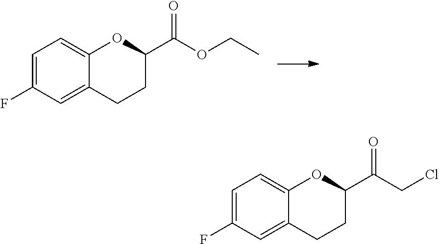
C1=C(F)C=C2C(=C1)OC(C(OCC)=O)CC2.C1=C(F)C=C2C(=C1)OC(C(CCl)=O)CC2
